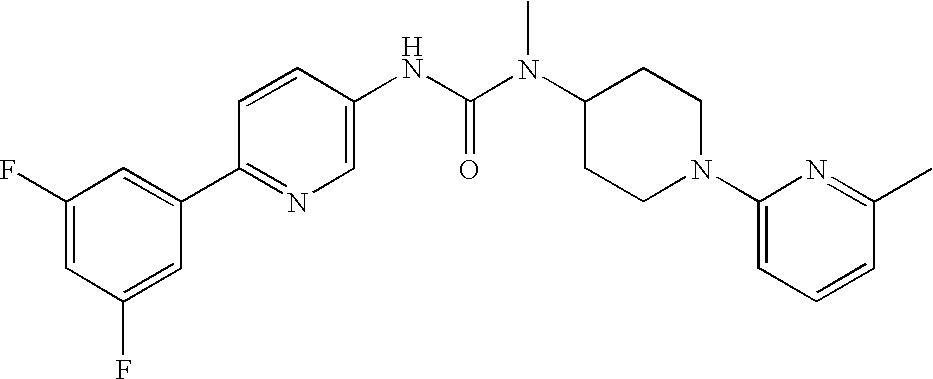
C1(F)=CC(F)=CC(C2=NC=C(NC(N(C3CCN(C4=CC=CC(C)=N4)CC3)C)=O)C=C2)=C1
